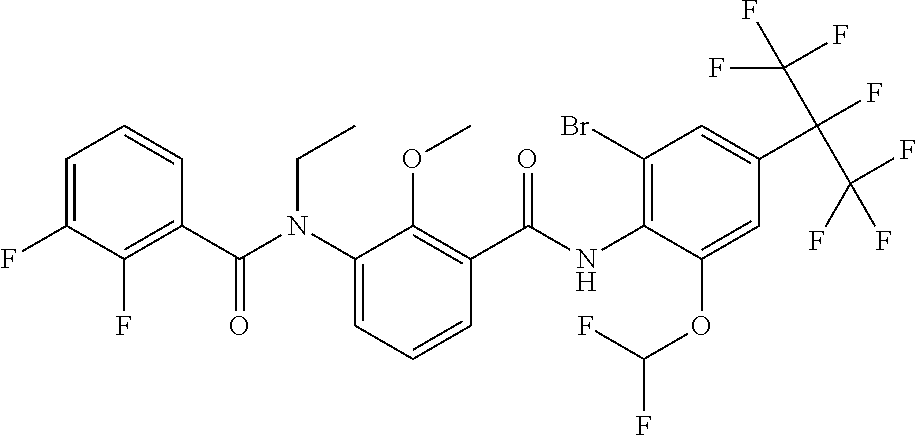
C1=C(F)C(F)=C(C(N(C2=CC=CC(C(NC3=C(Br)C=C(C(C(F)(F)F)(C(F)(F)F)F)C=C3OC(F)F)=O)=C2OC)CC)=O)C=C1
